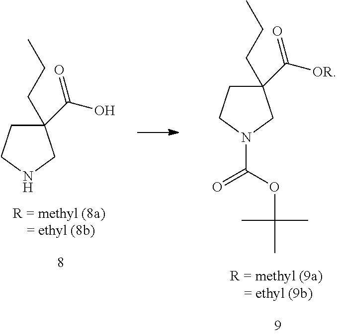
C1(C(O)=O)(CCC)CCNC1.C1(C([OR])=O)(CCC)CCN(C(OC(C)(C)C)=O)C1
